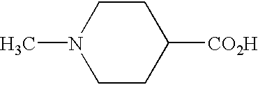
C1CN(C)CCC1[CO2H]
